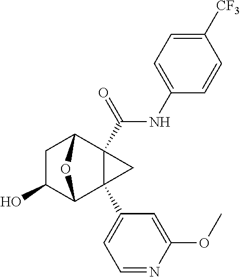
C1C(O)C2C3(C4=CC=NC(OC)=C4)C(C(NC4=CC=C([CF3])C=C4)=O)(C1O2)C3
